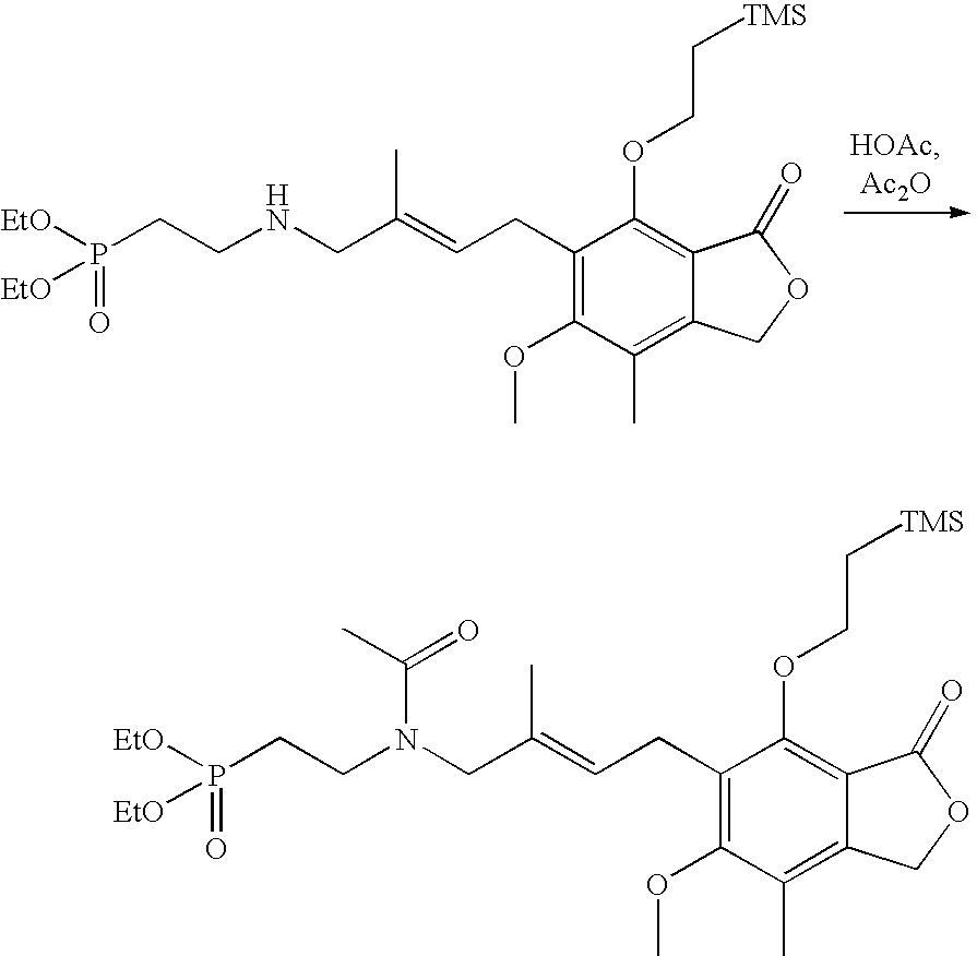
C1(CC=C(CNCCP([EtO])(=O)[EtO])C)=C(OC)C(C)=C2C(=C1OCC[TMS])C(=O)OC2.C1(CC=C(CN(CCP([EtO])(=O)[EtO])C(=O)C)C)=C(OC)C(C)=C2C(=C1OCC[TMS])C(=O)OC2
